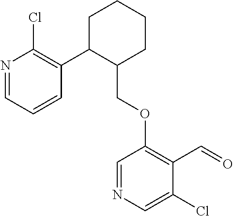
C1C(C2=C(Cl)N=CC=C2)C(COC2=C(C=O)C(Cl)=CN=C2)CCC1
